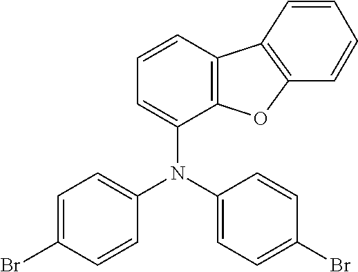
C12=C(C=CC=C1N(C1=CC=C(Br)C=C1)C1=CC=C(Br)C=C1)C1=C(O2)C=CC=C1
